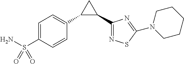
C1=C(S(N)(=O)=O)C=CC(C2C(C3=NSC(N4CCCCC4)=N3)C2)=C1
